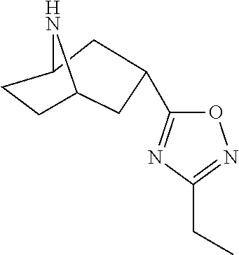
C12CC(C3=NC(CC)=NO3)CC(N1)CC2
